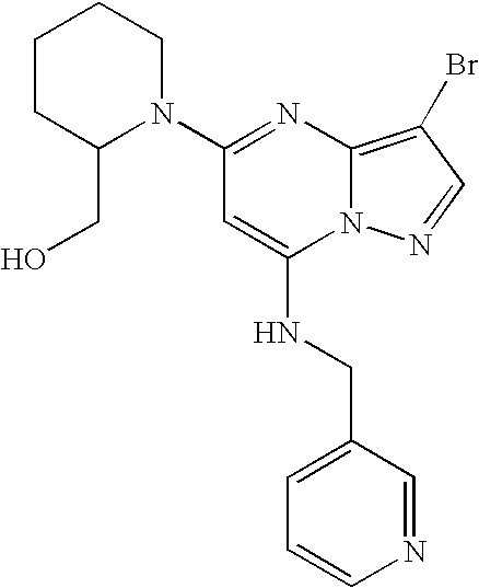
C1(N2CCCCC2CO)=NC2=C(Br)C=NN2C(NCC2=CC=CN=C2)=C1
